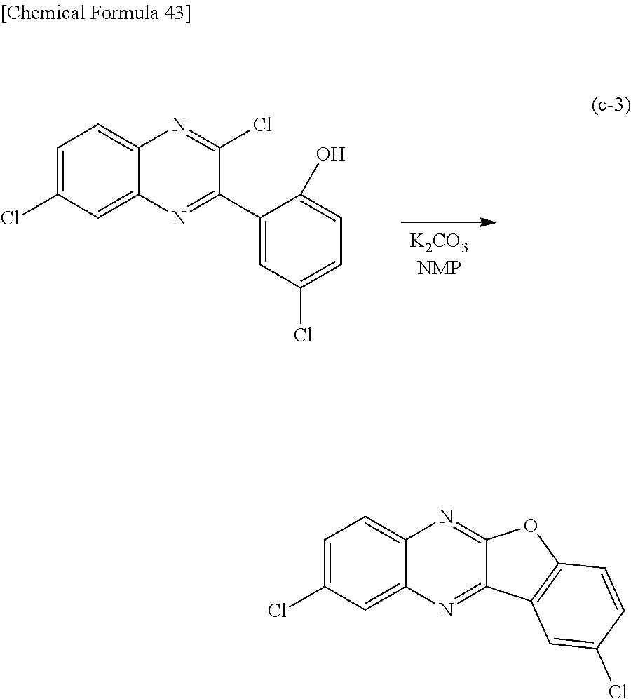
C1=C(Cl)C=C2C(=C1)N=C(Cl)C(C1=CC(Cl)=CC=C1O)=N2.C1=C(Cl)C=C2C(=C1)N=C1C(=N2)C2=C(O1)C=CC(Cl)=C2
